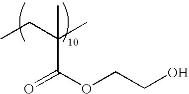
CCC(C)(C)C(=O)OCCO
